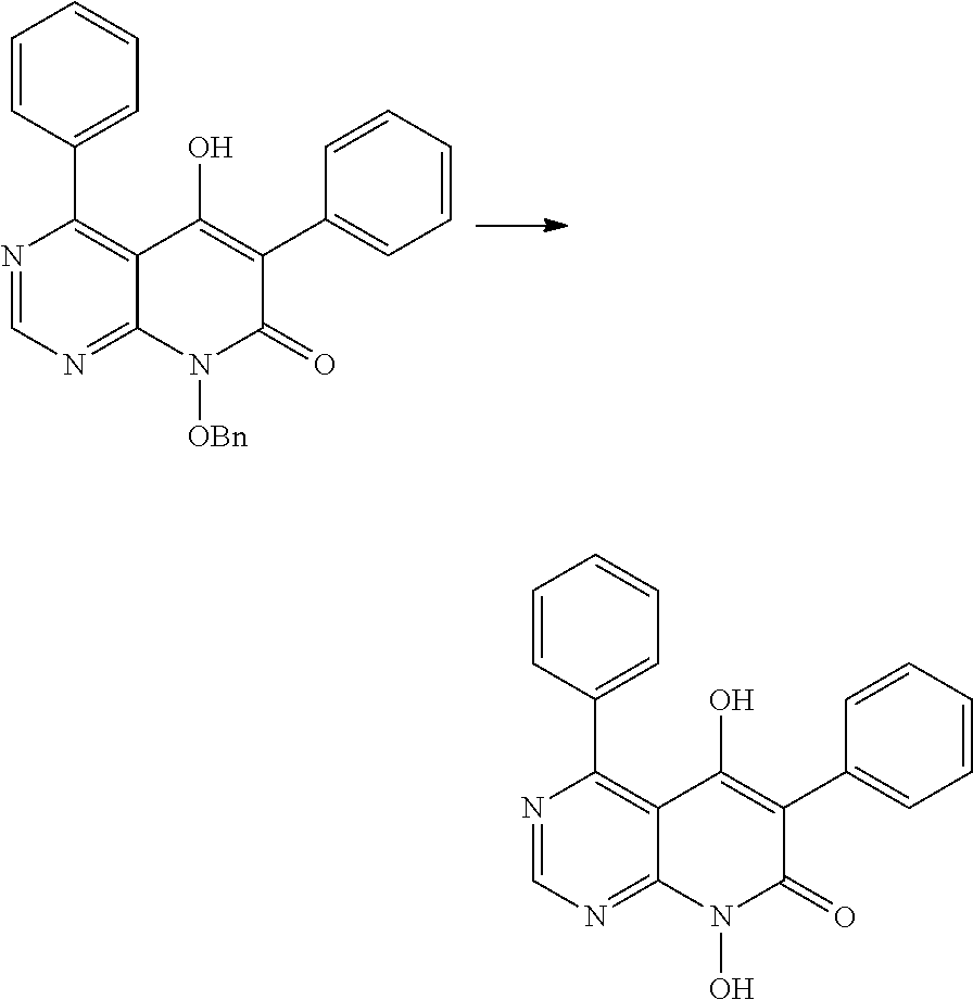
N1=CN=C2C(=C1C1=CC=CC=C1)C(O)=C(C1=CC=CC=C1)C(=O)N2[OBn].N1=CN=C2C(=C1C1=CC=CC=C1)C(O)=C(C1=CC=CC=C1)C(=O)N2O
